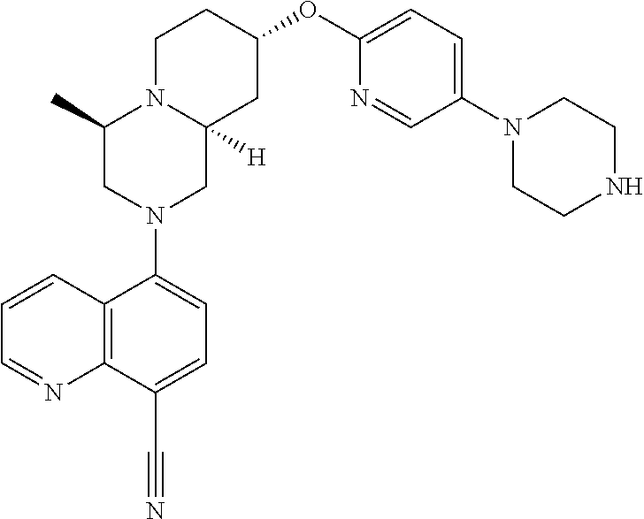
C12=C(C(C#N)=CC=C1N1CC3([H])N(C(C)C1)CCC(OC1=CC=C(N4CCNCC4)C=N1)C3)N=CC=C2
